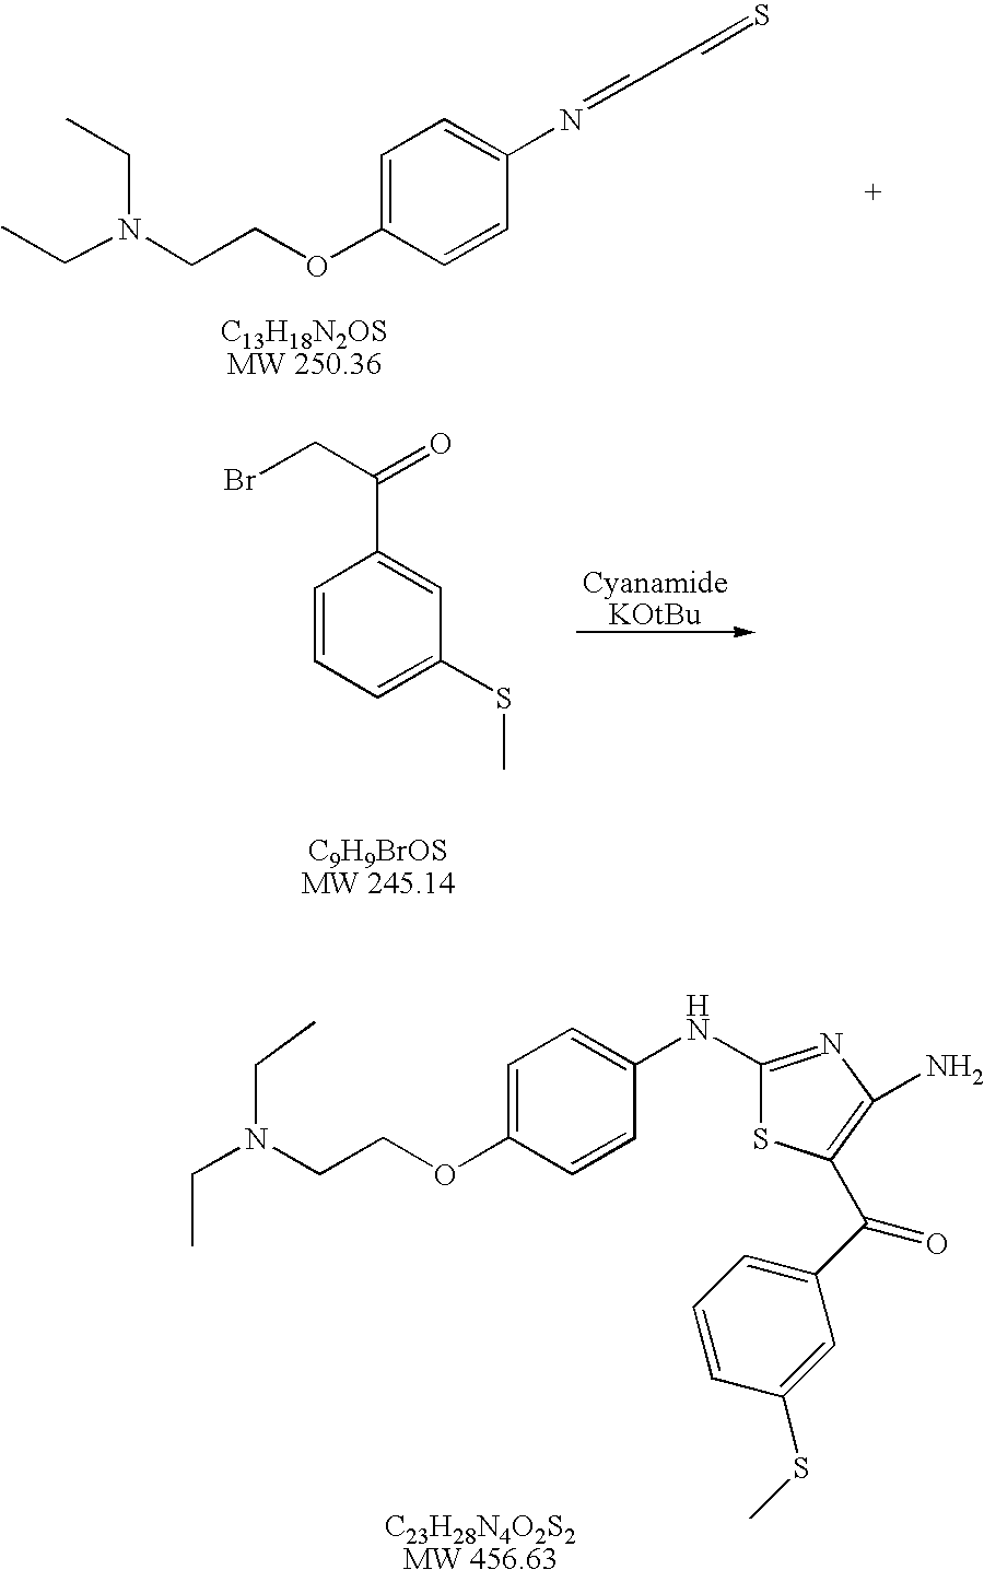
C1=CC=C(SC)C=C1C(=O)CBr.C1(NC2=CC=C(OCCN(CC)CC)C=C2)=NC(N)=C(C(C2=CC=CC(SC)=C2)=O)S1.C(C)N(CC)CCOC1=CC=C(N=CC=S)C=C1
